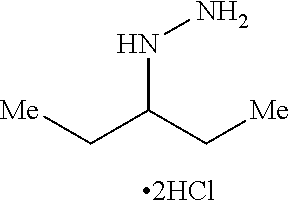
[Me]CC(C[Me])NN
